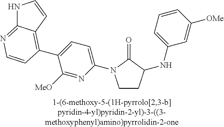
C1CC(NC2=CC=CC([OMe])=C2)C(=O)N1C1=CC=C(C2=C3C(=NC=C2)NC=C3)C([MeO])=N1
